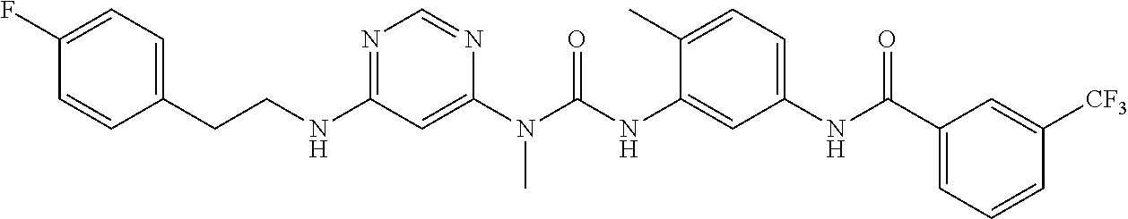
C1(CCNC2=NC=NC(N(C(NC3=CC(NC(C4=CC=CC([CF3])=C4)=O)=CC=C3C)=O)C)=C2)=CC=C(F)C=C1
